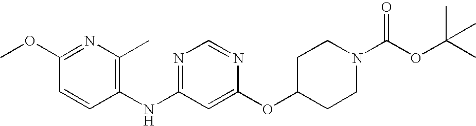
C1(OC)=NC(C)=C(NC2=NC=NC(OC3CCN(C(OC(C)(C)C)=O)CC3)=C2)C=C1
